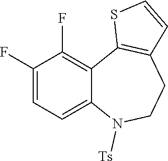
C1(F)=CC=C2C(=C1F)C1=C(CCN2[Ts])C=CS1
